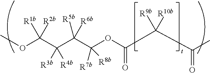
O(C(C(C(C(OC(C(C(C)=O)([R9b])[R10b])=O)([R7b])[R8b])([R5b])[R6b])([R3b])[R4b])([R1b])[R2b])C
